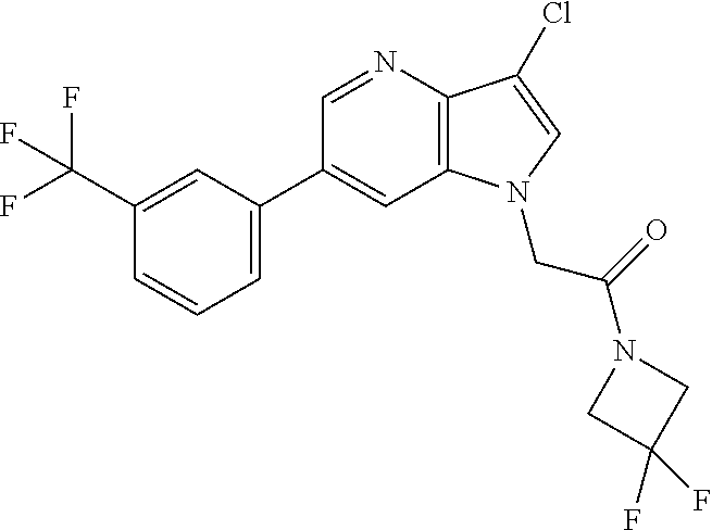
C1(C2=CC=CC(C(F)(F)F)=C2)=CC2=C(C(Cl)=CN2CC(N2CC(F)(F)C2)=O)N=C1
